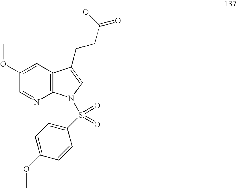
C1(OC)=CC2=C(N=C1)N(S(=O)(=O)C1=CC=C(OC)C=C1)C=C2CCC(=O)O
